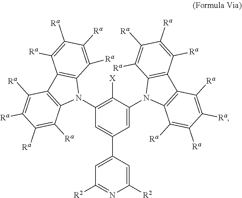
C1(N2C3=C(C4=C2C([Ra])=C([Ra])C([Ra])=C4[Ra])C([Ra])=C([Ra])C([Ra])=C3[Ra])=C([X])C(N2C3=C(C4=C2C([Ra])=C([Ra])C([Ra])=C4[Ra])C([Ra])=C([Ra])C([Ra])=C3[Ra])=CC(C2=CC([R2])=NC([R2])=C2)=C1
